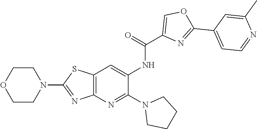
N1(C2=NC3=C(SC(N4CCOCC4)=N3)C=C2NC(C2=COC(C3=CC=NC(C)=C3)=N2)=O)CCCC1
